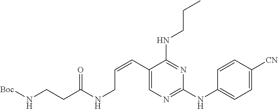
C1(C=CCNC(=O)CCN[Boc])=CN=C(NC2=CC=C([CN])C=C2)N=C1NCCC
